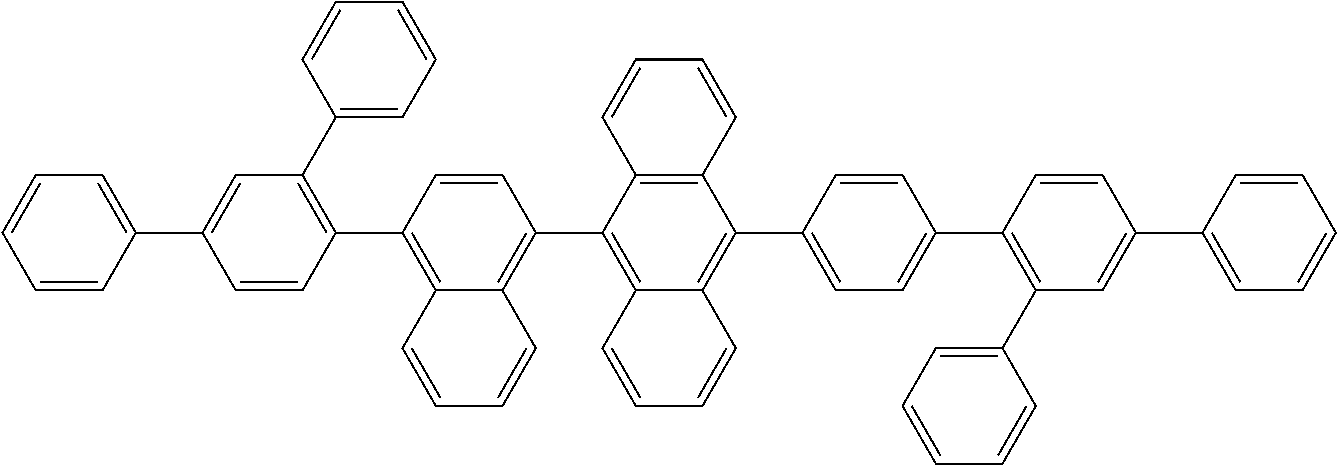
C1=CC(C2=C(C3=CC=CC=C3)C=C(C3=CC=CC=C3)C=C2)=C2C(=C1C1=C3C(=C(C4=CC=C(C5=C(C6=CC=CC=C6)C=C(C6=CC=CC=C6)C=C5)C=C4)C4=C1C=CC=C4)C=CC=C3)C=CC=C2
